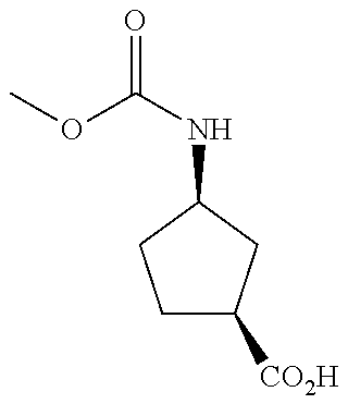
COC(NC1CC([CO2H])CC1)=O
